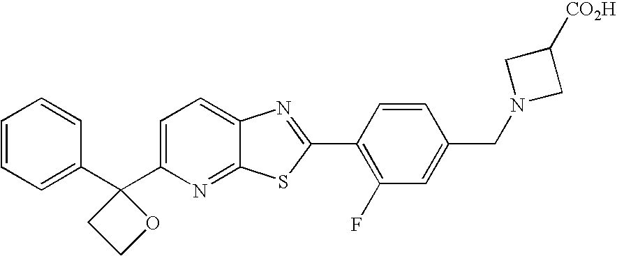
C1=CC=C(C2(C3=CC=C4C(=N3)SC(C3=C(F)C=C(CN5CC([CO2H])C5)C=C3)=N4)CCO2)C=C1
